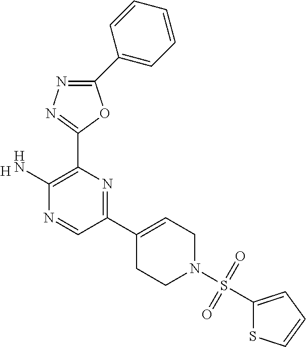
C1(C2=C(N)N=CC(C3=CCN(S(C4=CC=CS4)(=O)=O)CC3)=N2)=NN=C(C2=CC=CC=C2)O1.[H]
